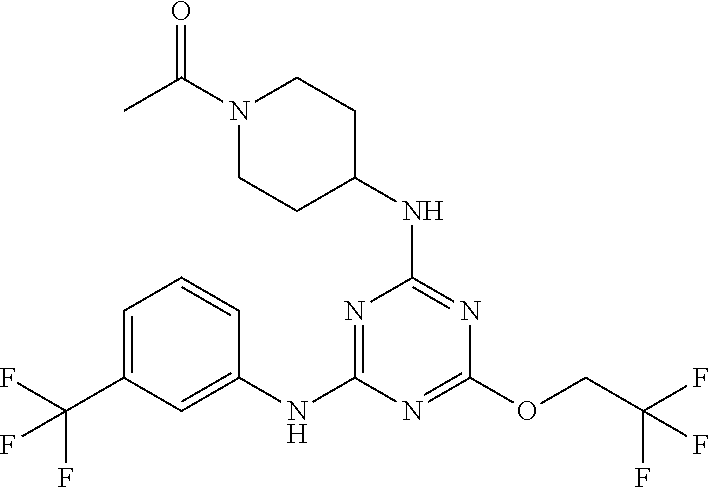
N1=C(NC2CCN(C(=O)C)CC2)N=C(NC2=CC(C(F)(F)F)=CC=C2)N=C1OCC(F)(F)F
